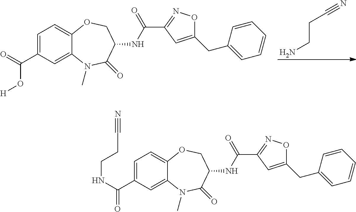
NCCC#N.C1=C(C(O[H])=O)C=C2C(=C1)OCC(NC(C1=NOC(CC3=CC=CC=C3)=C1)=O)C(=O)N2C.C1=C(C(=O)NCCC#N)C=C2C(=C1)OCC(NC(=O)C1=NOC(CC3=CC=CC=C3)=C1)C(=O)N2C
